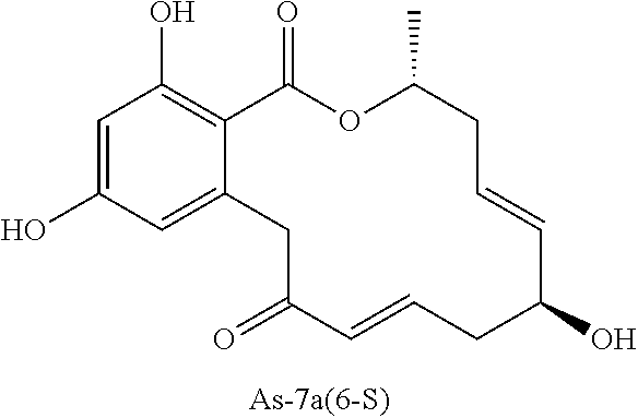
C12=C(O)C=C(O)C=C1CC(=O)C=CCC(O)C=CCC(C)OC2=O
